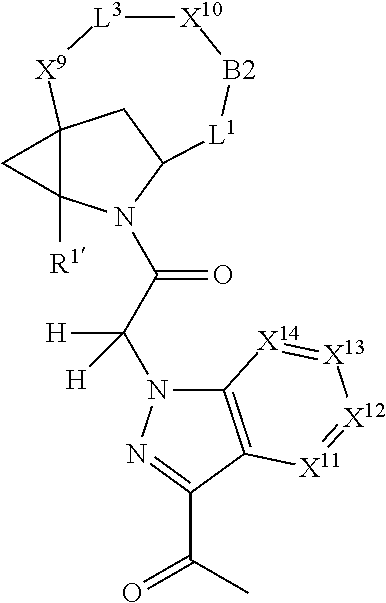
C12([R1])N(C(C(N3C4=C(C(C(C)=O)=N3)[X11]=[X12][X13]=[X14]4)([H])[H])=O)C3CC1([X9][L3][X10][B2][L1]3)C2
